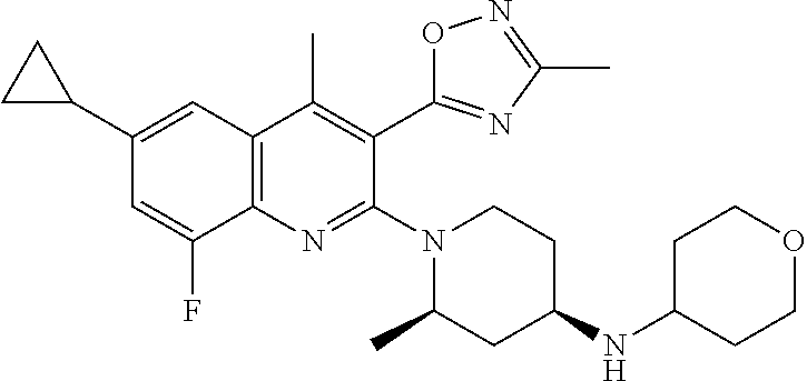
C1(C2CC2)=CC2=C(N=C(N3CCC(NC4CCOCC4)CC3C)C(C3=NC(C)=NO3)=C2C)C(F)=C1
